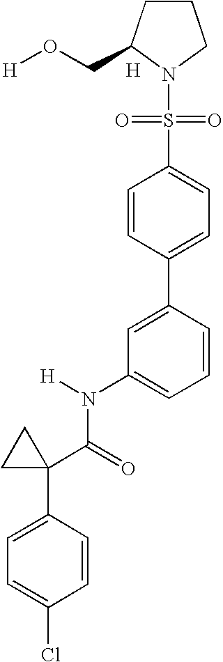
C1=C(C2=CC=C(S(=O)(=O)N3C(CO[H])CCC3)C=C2)C=CC=C1N(C(C1(C2=CC=C(Cl)C=C2)CC1)=O)[H].[H]
